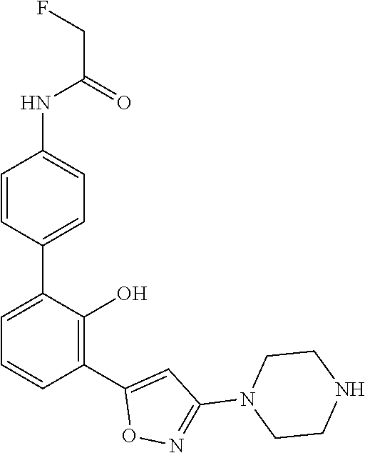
C1=CC(C2=CC=CC(C3=CC(N4CCNCC4)=NO3)=C2O)=CC=C1NC(=O)CF
